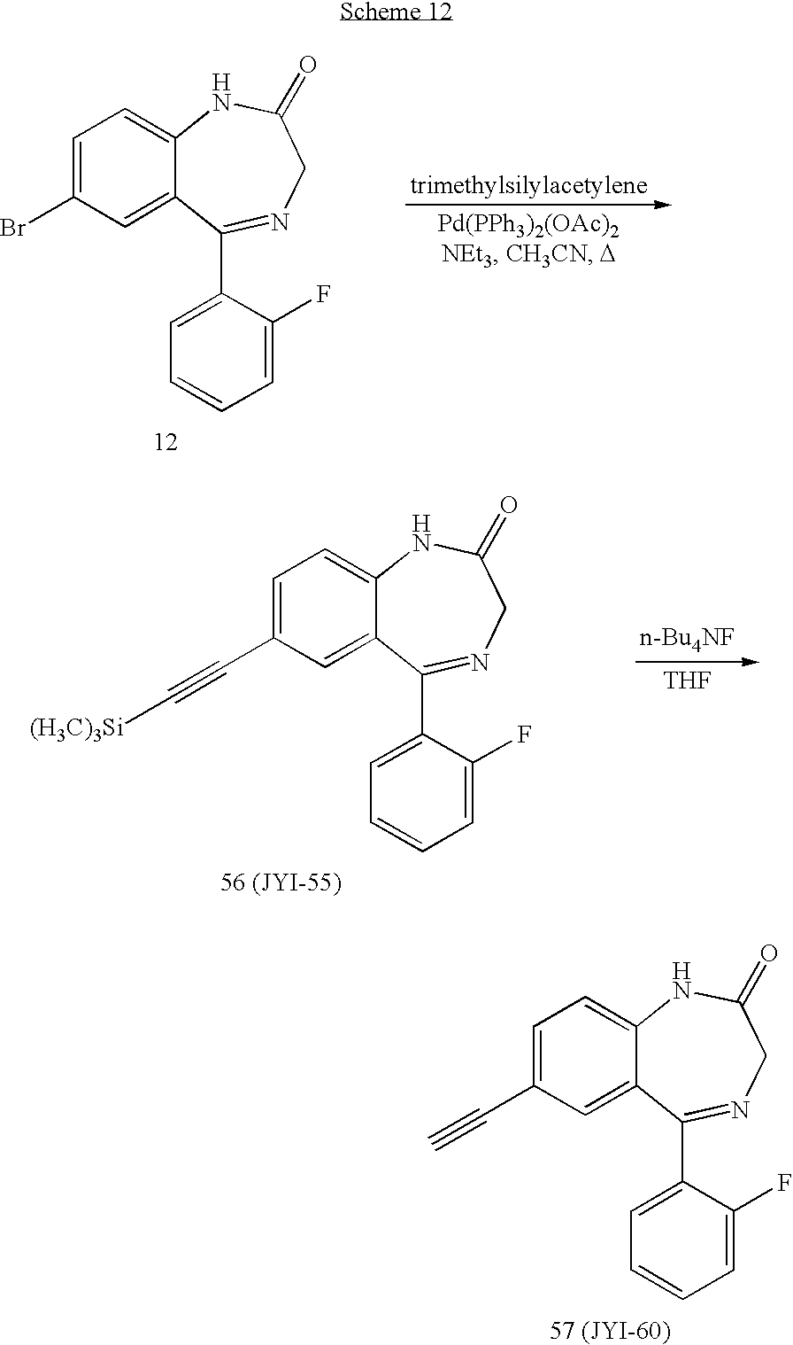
C1=C(C#C)C=C2C(=C1)NC(=O)CN=C2C1=CC=CC=C1F.C1=C(Br)C=C2C(=C1)NC(=O)CN=C2C1=CC=CC=C1F.C1=C(C#C[(H3C)3Si])C=C2C(=C1)NC(=O)CN=C2C1=CC=CC=C1F.[THF]
